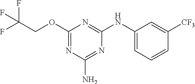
FC(COC1=NC(N)=NC(NC2=CC=CC([CF3])=C2)=N1)(F)F
